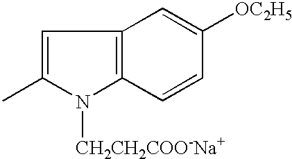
C1=C(C)N([CH2CH2COO-Na+])C2=C1C=C([OC2H5])C=C2
